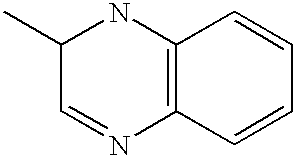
C1(C)C=NC2=C(N1)C=CC=C2
